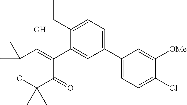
C1(C2=CC=C(CC)C(C3=C(O)C(C)(C)OC(C)(C)C3=O)=C2)=CC=C(Cl)C([OMe])=C1
